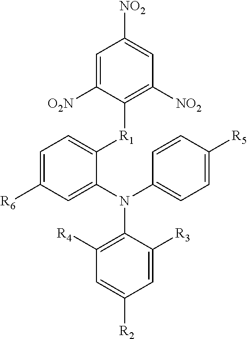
C1=C([O2N])C([R1]C2=CC=C([R6])C=C2N(C2=CC=C([R5])C=C2)C2=C([R4])C=C([R2])C=C2[R3])=C([NO2])C=C1[NO2]
